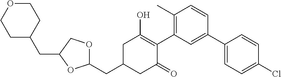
C1(CC2CC(=O)C(C3=C(C)C=CC(C4=CC=C(Cl)C=C4)=C3)=C(O)C2)OCC(CC2CCOCC2)O1
